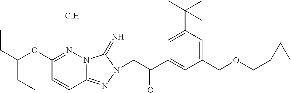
C(OC1=NN2C(=NN(CC(C3=CC(COCC4CC4)=CC(C(C)(C)C)=C3)=O)C2=N)C=C1)(CC)CC.Cl
